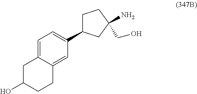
OC1CCC2=CC(C3CCC(N)(CO)C3)=CC=C2C1
